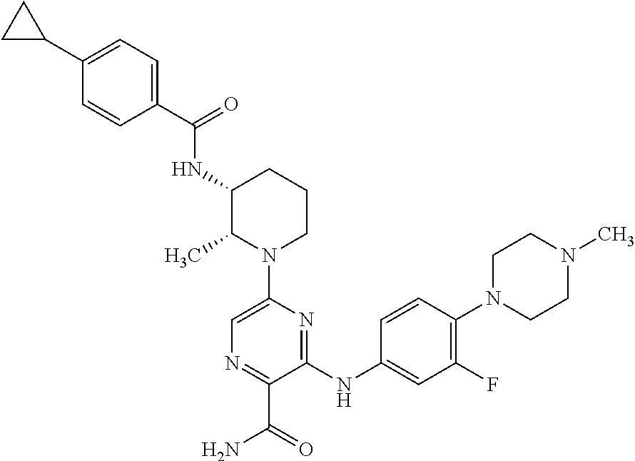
C1=C(C2CC2)C=CC(C(NC2C(C)N(C3=CN=C(C(=O)N)C(NC4=CC(F)=C(N5CCN(C)CC5)C=C4)=N3)CCC2)=O)=C1
